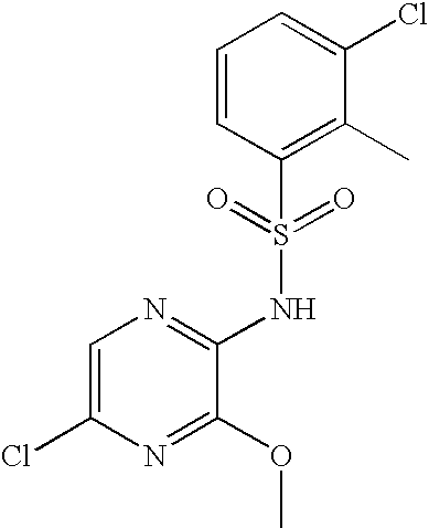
C1=C(Cl)N=C(OC)C(NS(C2=C(C)C(Cl)=CC=C2)(=O)=O)=N1
